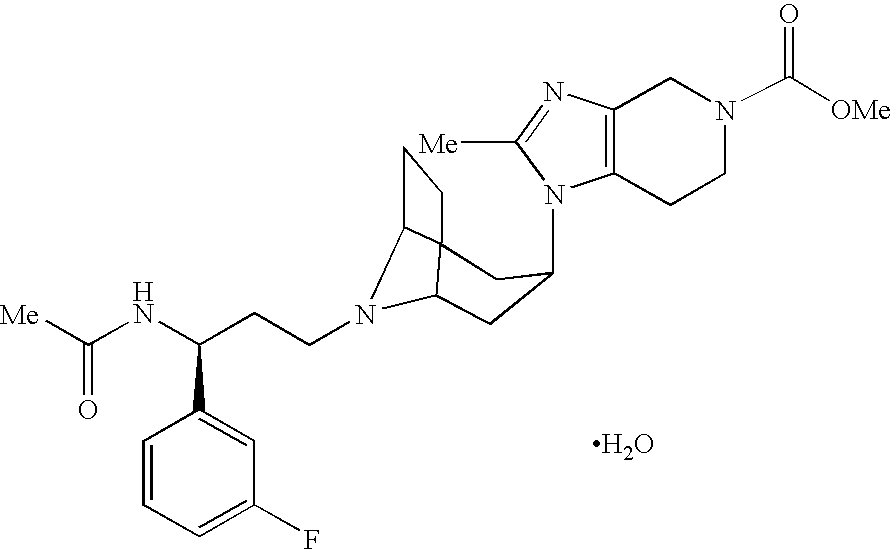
N1(C2CC3N(CCC(NC([Me])=O)C4=CC(F)=CC=C4)C4C3(CC4)C2)C2=C(N=C1[Me])CN(C([OMe])=O)CC2.O
